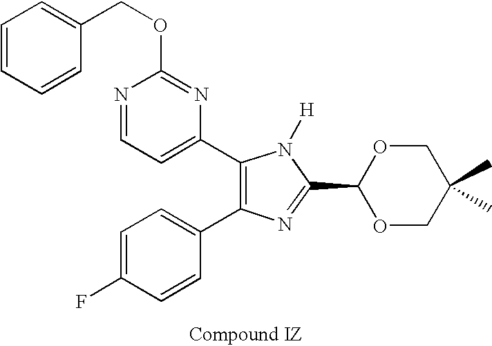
C(OC1=NC(C2=C(C3=CC=C(F)C=C3)N=C(C3OCC(C)(C)CO3)N2[H])=CC=N1)C1=CC=CC=C1
